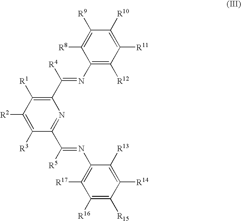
C1(C(=NC2=C([R12])C([R11])=C([R10])C([R9])=C2[R8])[R4])=C([R1])C([R2])=C([R3])C(C([R5])=NC2=C([R17])C([R16])=C([R15])C([R14])=C2[R13])=N1
